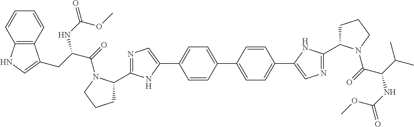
C1=CC(C2=CC=C(C3=CN=C(C4CCCN4C(=O)C(C(C)C)NC(=O)OC)N3)C=C2)=CC=C1C1=CN=C(C2CCCN2C(=O)C(CC2=CNC3=C2C=CC=C3)NC(OC)=O)N1
